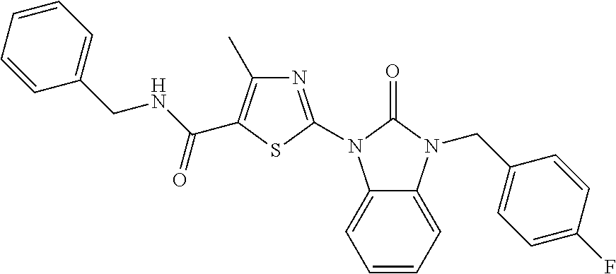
N1=C(N2C3=CC=CC=C3N(CC3=CC=C(F)C=C3)C2=O)SC(C(NCC2=CC=CC=C2)=O)=C1C
